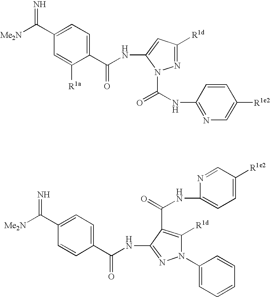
C(C1=CC=C(C(NC2=CC([R1d])=NN2C(NC2=NC=C([R1e2])C=C2)=O)=O)C([R1a])=C1)([Me2N])=N.C(C1=CC=C(C(NC2=NN(C3=CC=CC=C3)C([R1d])=C2C(NC2=CC=C([R1e2])C=N2)=O)=O)C=C1)([Me2N])=N
